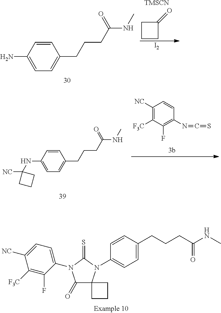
C1CC(=O)C1.[TMSCN].[I2].C1=CC(N)=CC=C1CCCC(NC)=O.C1=CC(NC2([NC])CCC2)=CC=C1CCCC(NC)=O.C1([NC])=C([F3C])C(F)=C(N=C=S)C=C1.C1(=O)C2(N(C3=CC=C(CCCC(NC)=O)C=C3)C(=S)N1C1=CC=C([NC])C([F3C])=C1F)CCC2
